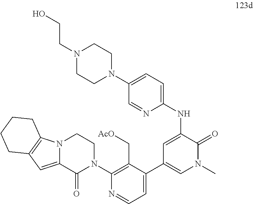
C1(NC2=CC=C(N3CCN(CCO)CC3)C=N2)=CC(C2=CC=NC(N3CCN4C(=CC5=C4CCCC5)C3=O)=C2C[AcO])=CN(C)C1=O
